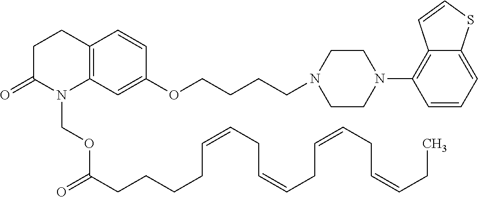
C12=C(C=C(OCCCCN3CCN(C4=C5C(=CC=C4)SC=C5)CC3)C=C1)N(COC(CCCCC=CCC=CCC=CCC=CCC)=O)C(=O)CC2
